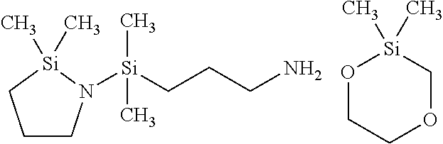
C1CN([Si](CCCN)(C)C)[Si](C)(C)C1.O1CCOC[Si]1(C)C
